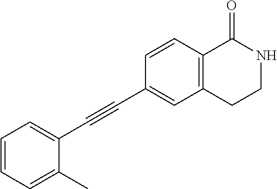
C1=CC=C(C)C(C#CC2=CC3=C(C=C2)C(=O)NCC3)=C1
